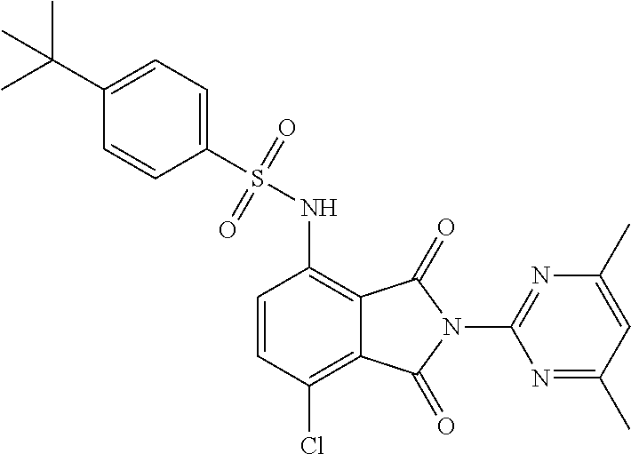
C1=CC(Cl)=C2C(=C1NS(C1=CC=C(C(C)(C)C)C=C1)(=O)=O)C(=O)N(C1=NC(C)=CC(C)=N1)C2=O
